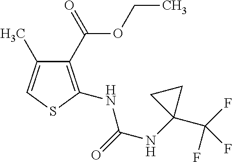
C1(C(=O)OCC)=C(NC(NC2(C(F)(F)F)CC2)=O)SC=C1C
